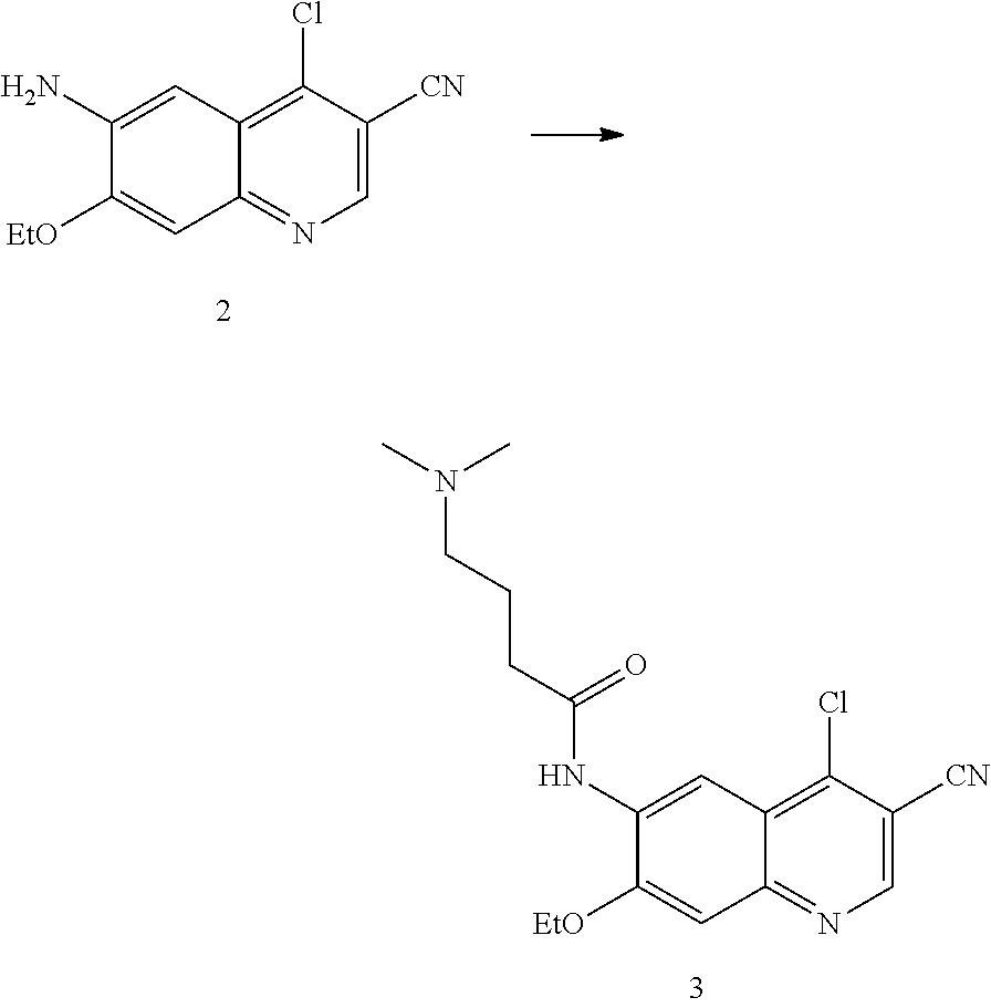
C1(Cl)=C2C(=NC=C1[CN])C=C([EtO])C(N)=C2.C1(Cl)=C2C(=NC=C1[CN])C=C([EtO])C(NC(CCCN(C)C)=O)=C2
